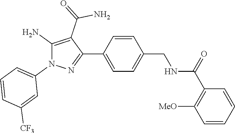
C1=C(C2=NN(C3=CC=CC([CF3])=C3)C(N)=C2C(=O)N)C=CC(CNC(C2=C([MeO])C=CC=C2)=O)=C1
